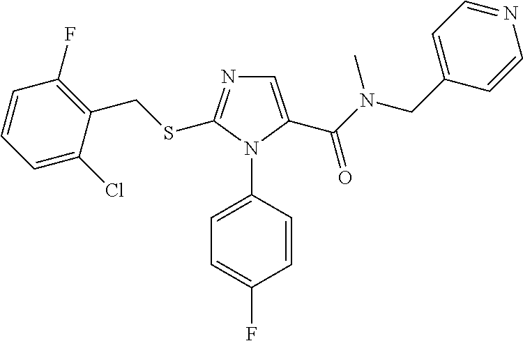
C1=C(C(N(CC2=CC=NC=C2)C)=O)N(C2=CC=C(F)C=C2)C(SCC2=C(F)C=CC=C2Cl)=N1
